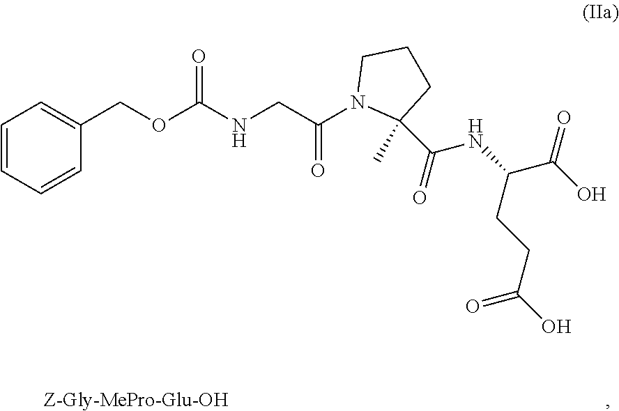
[Z-Gly-MePro-Glu-OH].C1=CC=CC(COC(NCC(N2C(C)(C(=O)NC(C(O)=O)CCC(O)=O)CCC2)=O)=O)=C1
